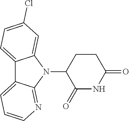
N1(C2C(=O)NC(=O)CC2)C2=CC(Cl)=CC=C2C2=CC=CN=C12
